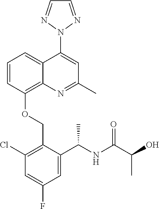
C1=CC(OCC2=C(Cl)C=C(F)C=C2C(NC(C(O)C)=O)C)=C2C(=C1)C(N1N=CC=N1)=CC(C)=N2
